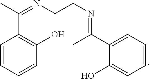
C1=CC=CC(O)=C1C(C)=NCCN=C(C1=CC=CC=C1O)C
